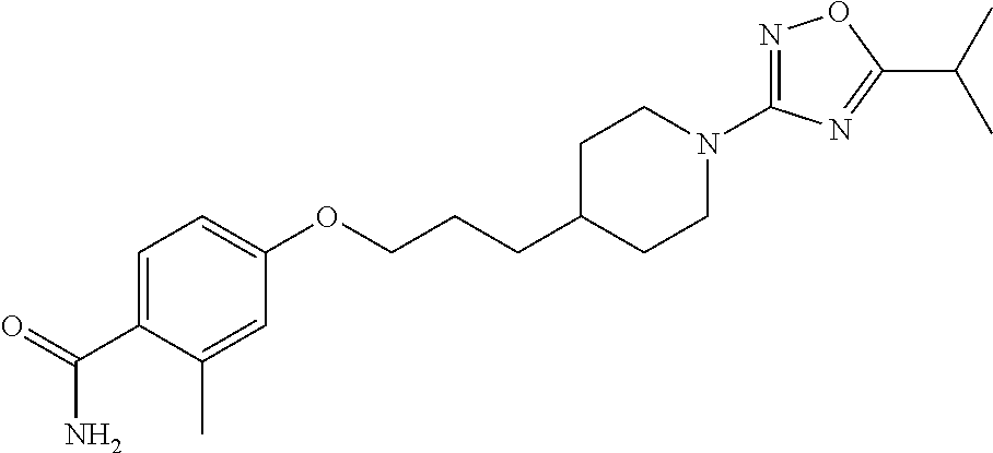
C1=C(C(=O)N)C(C)=CC(OCCCC2CCN(C3=NOC(C(C)C)=N3)CC2)=C1
